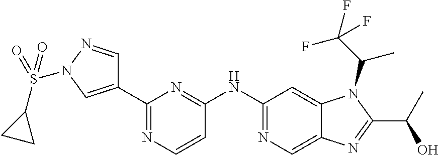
C1=NN(S(C2CC2)(=O)=O)C=C1C1=NC=CC(NC2=NC=C3C(=C2)N(C(C)C(F)(F)F)C(C(O)C)=N3)=N1
